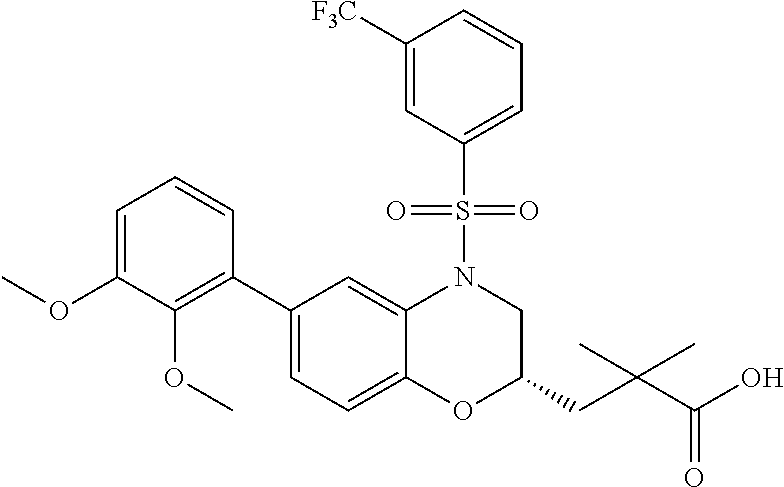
C1(C2=C(OC)C(OC)=CC=C2)=CC=C2C(=C1)N(S(C1=CC=CC([F3C])=C1)(=O)=O)CC(CC(C(O)=O)(C)C)O2
